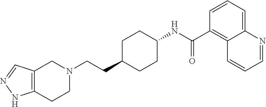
N1=CC2=C(N1)CCN(CCC1CCC(NC(C3=C4C(=CC=C3)N=CC=C4)=O)CC1)C2
